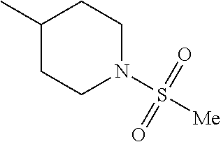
C1(C)CCN(S([Me])(=O)=O)CC1
